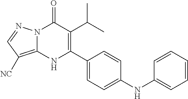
N12C(=C([NC])C=N1)NC(C1=CC=C(NC3=CC=CC=C3)C=C1)=C(C(C)C)C2=O
